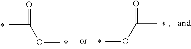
CC(=O)OC.CC(=O)OC
